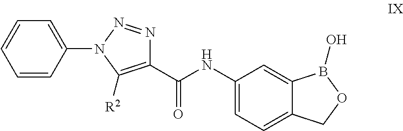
C1=CC(N2C([R2])=C(C(NC3=CC=C4C(=C3)B(O)OC4)=O)N=N2)=CC=C1
